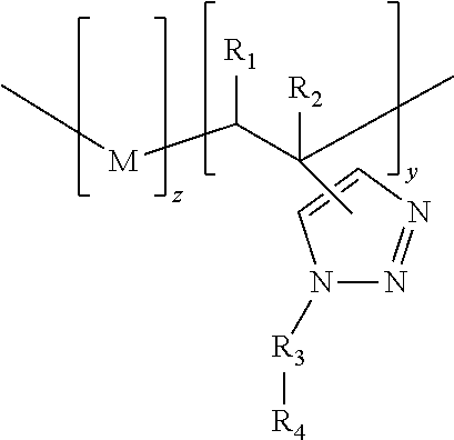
N1([R3][R4])N=NC=C1.CC([R2])(C([M]C)[R1])C
